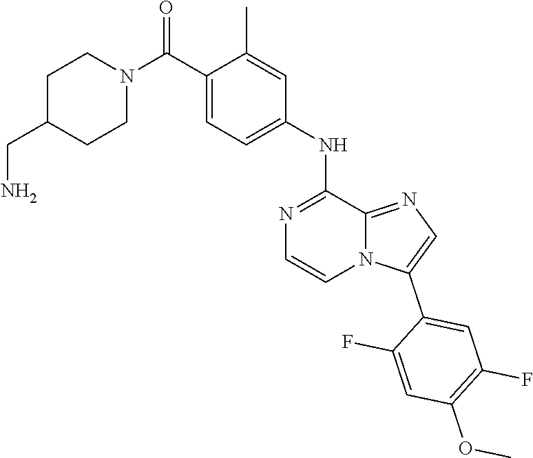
C1CN(C(C2=CC=C(NC3=NC=CN4C3=NC=C4C3=CC(F)=C(OC)C=C3F)C=C2C)=O)CCC1CN
